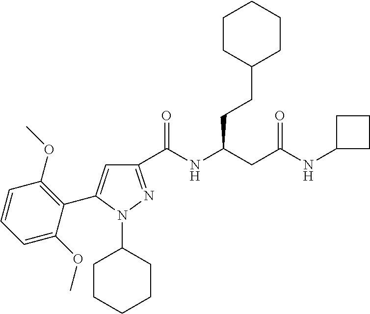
C1(C(NC(CC(NC2CCC2)=O)CCC2CCCCC2)=O)=NN(C2CCCCC2)C(C2=C(OC)C=CC=C2OC)=C1
